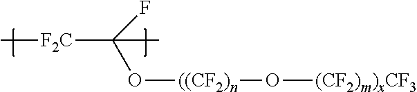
C[F2C]C(C)(F)O[((CF2)n]O[(CF2)m)xCF3]
